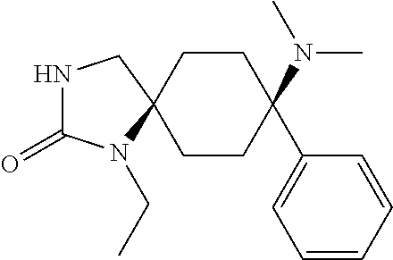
C1CC2(CCC1(N(C)C)C1=CC=CC=C1)N(CC)C(=O)NC2
